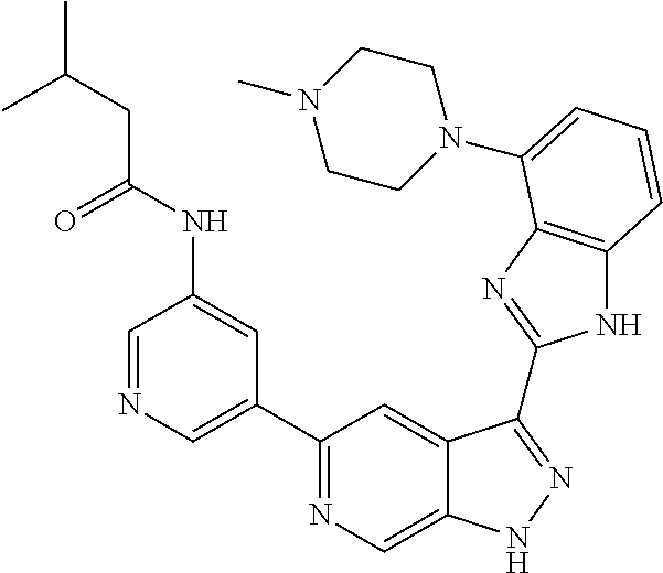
C1=NC=C(C2=NC=C3C(=C2)C(C2=NC4=C(N2)C=CC=C4N2CCN(C)CC2)=NN3)C=C1NC(CC(C)C)=O
